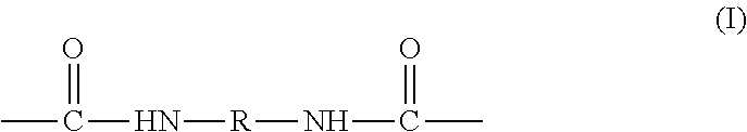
CC(N[R]NC(C)=O)=O
